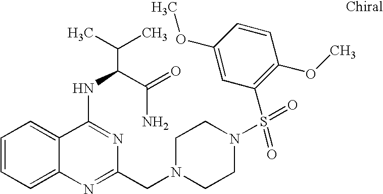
C1=CC=C2C(=C1)C(NC(C(N)=O)C(C)C)=NC(CN1CCN(S(=O)(=O)C3=C(OC)C=CC(OC)=C3)CC1)=N2
